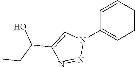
C1=CC=CC=C1N1C=C(C(CC)O)N=N1
